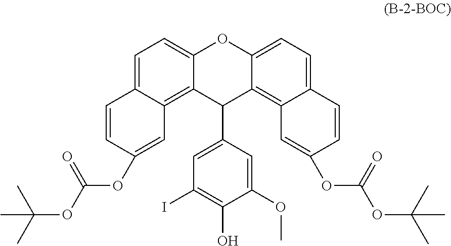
C1=C2C(=C3C(=C1)OC1=CC=C4C(=C1C3C1=CC(I)=C(O)C(OC)=C1)C=C(OC(OC(C)(C)C)=O)C=C4)C=C(OC(OC(C)(C)C)=O)C=C2
